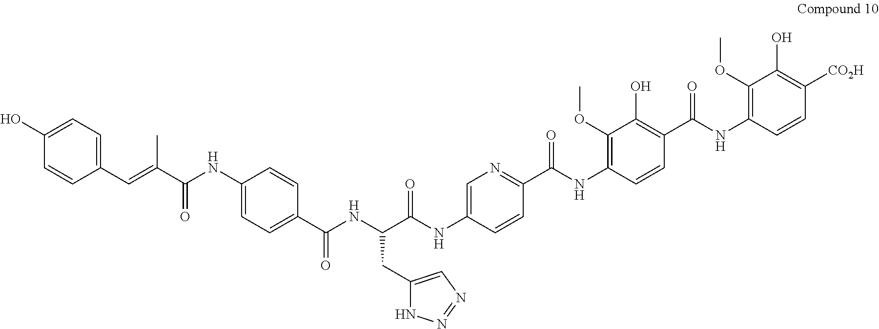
COC1=C(NC(C2=NC=C(NC(C(NC(C3=CC=C(NC(C(=CC4=CC=C(O)C=C4)C)=O)C=C3)=O)CC3=CN=NN3)=O)C=C2)=O)C=CC(C(NC2=C(OC)C(O)=C([CO2H])C=C2)=O)=C1O
